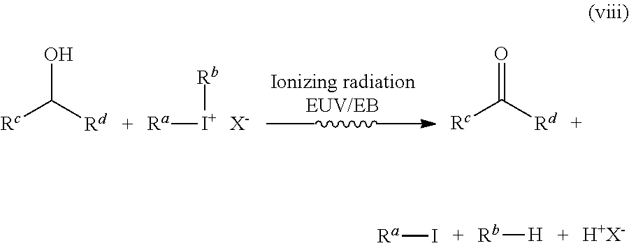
[Rb][H].[H+X-].[Ra]I.[Ra][I+][Rb].[X-].OC([Rd])[Rc].O=C([Rd])[Rc]
